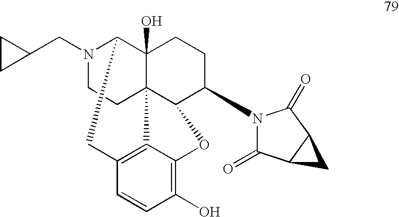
N1(CC2CC2)CCC23C4(O)C1CC1=C2C(=C(O)C=C1)OC3C(N1C(=O)C2C(C1=O)C2)CC4
